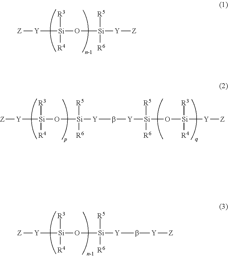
[Z][Y][Si]([R3])([R4])O[Si]([Y][Z])([R5])[R6].[Z][Y][Si]([R3])([R4])O[Si]([Y]b[Y][Si](O[Si]([Y][Z])([R3])[R4])([R5])[R6])([R5])[R6].[Z][Y][Si]([R3])([R4])O[Si]([Y]b[Y][Z])([R5])[R6]
